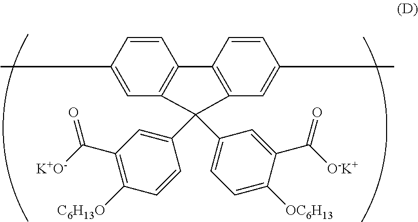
C1=CC(C)=CC2=C1C1=C(C=C(C)C=C1)C2(C1=CC(C([K+O-])=O)=C([C6H13O])C=C1)C1=CC=C([OC6H13])C(C([O-K+])=O)=C1
